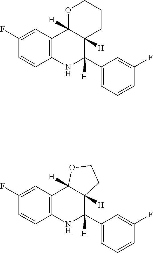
C12=C(C=C(F)C=C1)C1([H])C([H])(C(C3=CC=CC(F)=C3)([H])N2)CCCO1.C12=C(C=C(F)C=C1)C1([H])C([H])(C(C3=CC=CC(F)=C3)([H])N2)CCO1
